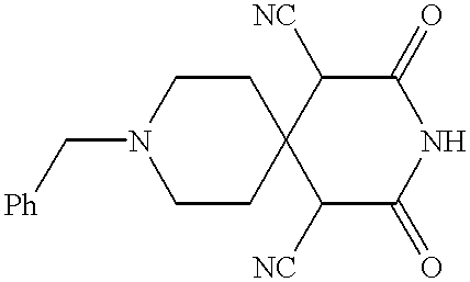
C12(C([NC])C(=O)NC(=O)C1[NC])CCN(C[Ph])CC2
